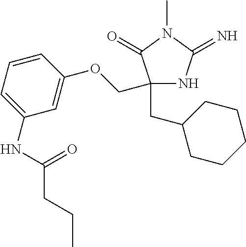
C1(CC2CCCCC2)(COC2=CC(NC(=O)CCC)=CC=C2)NC(=N)N(C)C1=O
